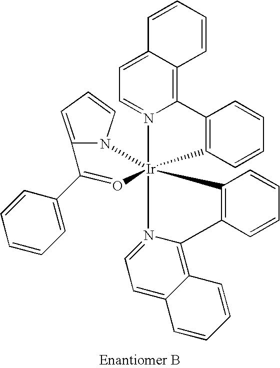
C1=CC2=C(C=C1)[Ir]13(N4=CC=C5C(=C24)C=CC=C5)(N2=CC=C4C(=C2C2=C1C=CC=C2)C=CC=C4)N1C(=CC=C1)C(C1=CC=CC=C1)=O3
